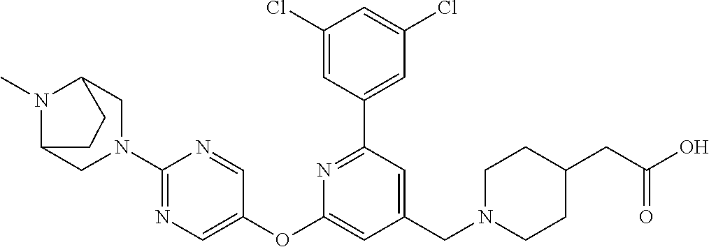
C1(Cl)=CC(C2=NC(OC3=CN=C(N4CC5N(C)C(CC5)C4)N=C3)=CC(CN3CCC(CC(O)=O)CC3)=C2)=CC(Cl)=C1
